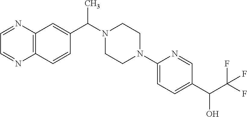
C12=C(C=CC(C(N3CCN(C4=CC=C(C(C(F)(F)F)O)C=N4)CC3)C)=C1)N=CC=N2
